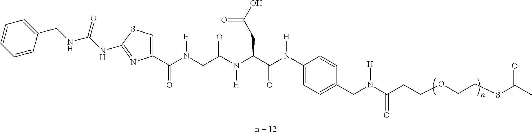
C(C1=CC=C(N(C(C(N(C(CN([H])C(=O)C2=CSC(NC(NCC3=CC=CC=C3)=O)=N2)=O)[H])CC(O)=O)=O)[H])C=C1)N(C(CCOCCSC(C)=O)=O)[H]
